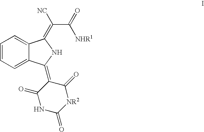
C1=CC=C2C(=C1)C(=C([NC])C(=O)[NHR1])NC2=C1C(=O)NC(=O)[NR2]C1=O
